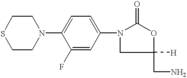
S1CCN(C2=CC=C(N3CC([H])(CN)OC3=O)C=C2F)CC1
